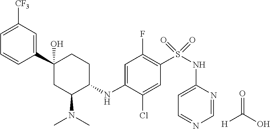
S(C1=C(F)C=C(NC2CCC(C3=CC([CF3])=CC=C3)(O)CC2N(C)C)C(Cl)=C1)(NC1=CC=NC=N1)(=O)=O.O=C(O)[H]
